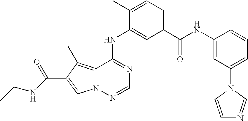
C12=C(C)C(C(NCC)=O)=CN1N=CN=C2NC1=CC(C(NC2=CC(N3C=NC=C3)=CC=C2)=O)=CC=C1C
